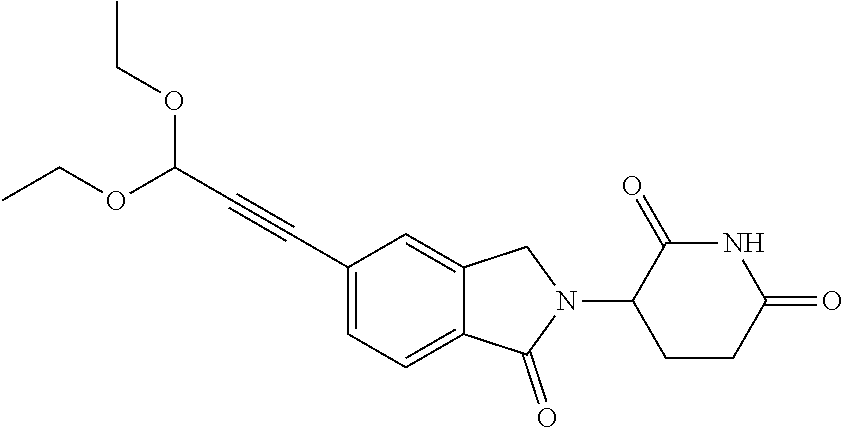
C1(C#CC(OCC)OCC)=CC=C2C(=C1)CN(C1CCC(=O)NC1=O)C2=O
